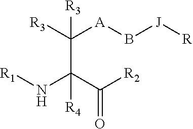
[R1]NC(C([R3])([A]B[J][R])[R3])(C([R2])=O)[R4]
